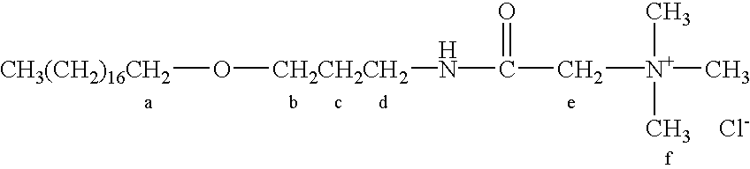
C([N+](C)(C)C)C(=O)N[CH2CH2CH2]O[CH3(CH2)16CH2].[Cl-]
